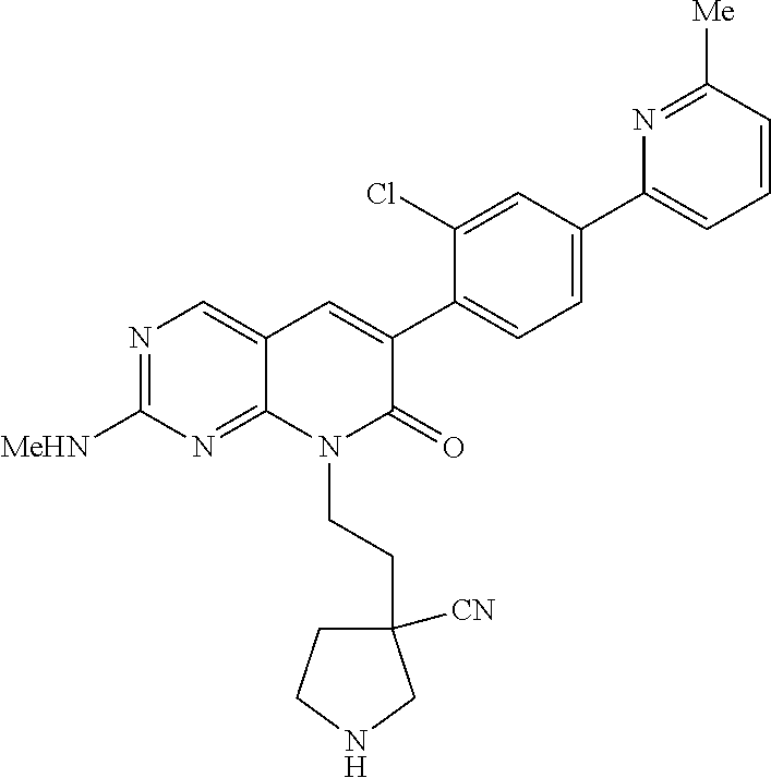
N1=C([MeHN])N=C2C(=C1)C=C(C1=CC=C(C3=CC=CC([Me])=N3)C=C1Cl)C(=O)N2CCC1([CN])CCNC1
